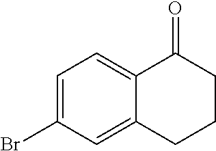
C1=C(Br)C=C2C(=C1)C(=O)CCC2
